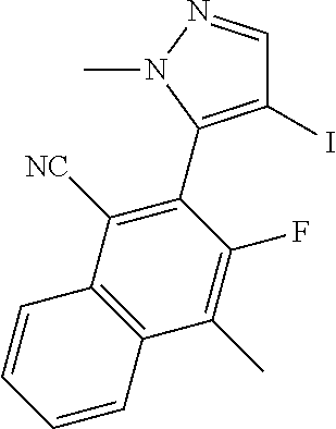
C1(I)=C(C2=C([NC])C3=C(C(C)=C2F)C=CC=C3)N(C)N=C1
